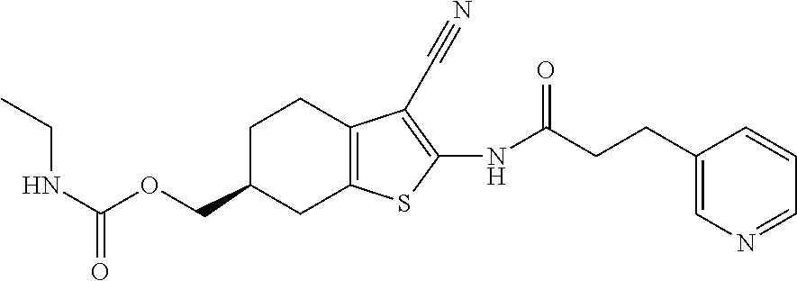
N(C(OCC1CC2=C(CC1)C(C#N)=C(NC(CCC1=CN=CC=C1)=O)S2)=O)CC
